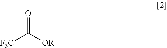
[F3C]C([OR])=O
